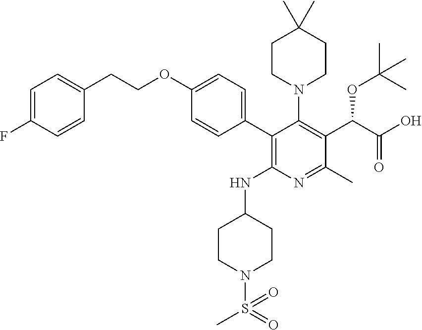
C1(C2=CC=C(OCCC3=CC=C(F)C=C3)C=C2)=C(NC2CCN(S(=O)(C)=O)CC2)N=C(C)C(C(C(O)=O)OC(C)(C)C)=C1N1CCC(C)(C)CC1
